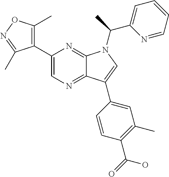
C12=NC=C(C3=C(C)ON=C3C)N=C1N(C(C1=CC=CC=N1)C)C=C2C1=CC(C)=C(C(=O)O)C=C1
